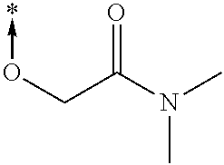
C(C(N(C)C)=O)O->*
